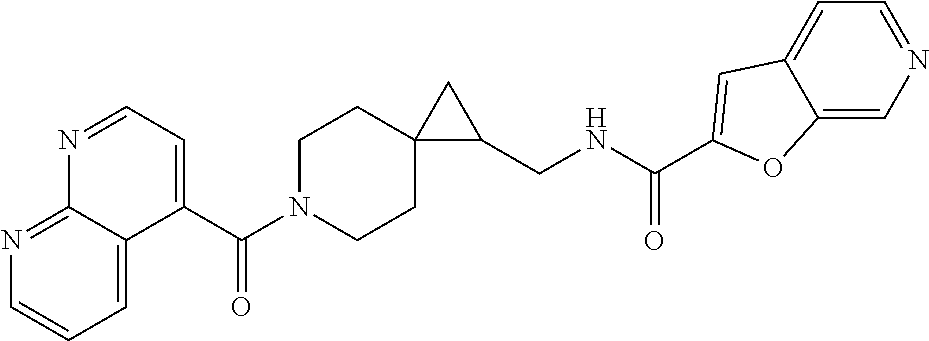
C1=C2C(=NC=C1)N=CC=C2C(=O)N1CCC2(CC1)C(CNC(C1=CC3=CC=NC=C3O1)=O)C2
